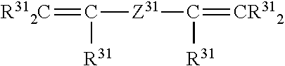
[R312C]=C([Z31]C(=[CR312])[R31])[R31]
